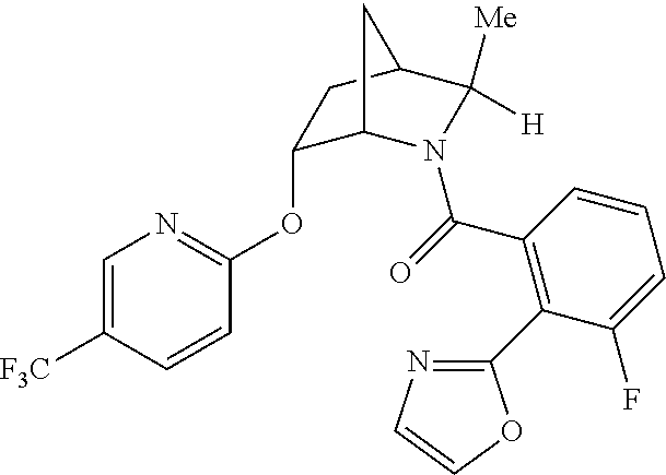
C1(OC2=NC=C([F3C])C=C2)C2N(C(=O)C3=C(C4=NC=CO4)C(F)=CC=C3)C([Me])([H])C(C1)C2
